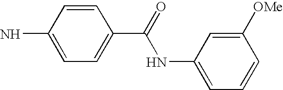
C1=CC(N)=CC=C1C(=O)NC1=CC=CC([OMe])=C1
